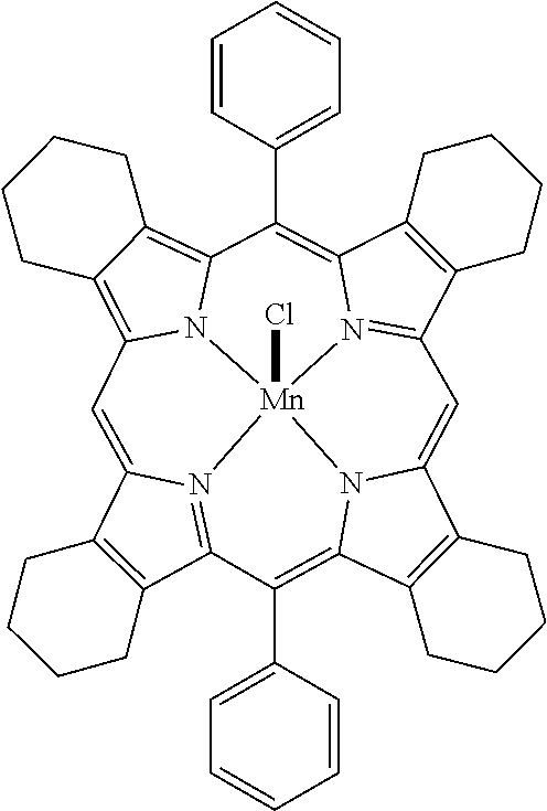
C12=C(C3=N4C1=CC1=C5C(=C6N1[Mn]41(Cl)N4=C(C7=C(C4=C6C4=CC=CC=C4)CCCC7)C=C4C6=C(C(=C3C3=CC=CC=C3)N41)CCCC6)CCCC5)CCCC2
